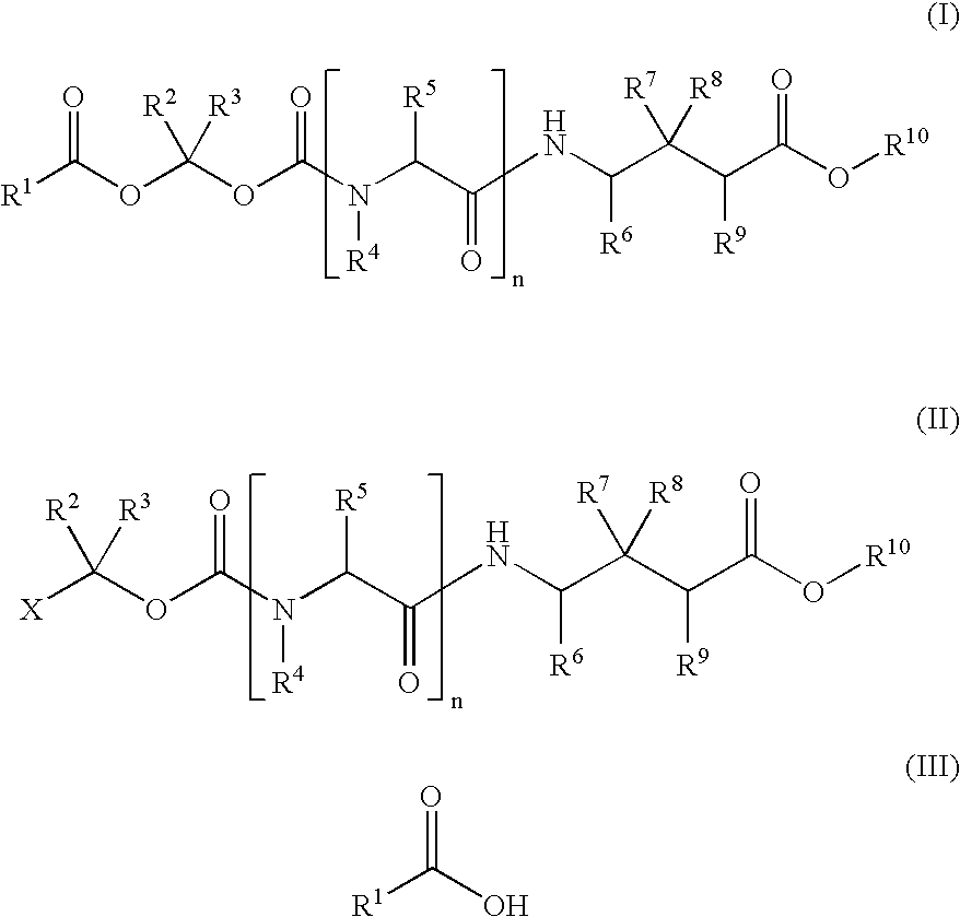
[R1]C(OC(OC(N(C(C(NC(C(C(C(O[R10])=O)[R9])([R7])[R8])[R6])=O)[R5])[R4])=O)([R2])[R3])=O.[X]C(OC(N(C(C(NC(C(C(C(O[R10])=O)[R9])([R7])[R8])[R6])=O)[R5])[R4])=O)([R2])[R3].[R1]C(O)=O
